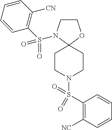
C1CN(S(C2=C([CN])C=CC=C2)(=O)=O)C2(O1)CCN(S(C1=C([NC])C=CC=C1)(=O)=O)CC2
